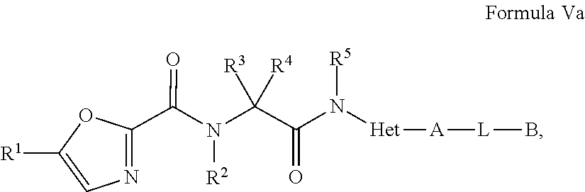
N([R2])(C(=O)C1=NC=C([R1])O1)C(C(N([R5])[Het][A][L]B)=O)([R3])[R4]
